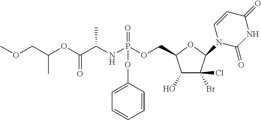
C(C(OC(C(NP(OCC1C(O)C(Cl)(Br)C(N2C(=O)NC(=O)C=C2)O1)(=O)OC1=CC=CC=C1)C)=O)C)OC
